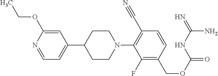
C1=C(OCC)N=CC=C1C1CCN(C2=C(C#N)C=CC(COC(=O)NC(=N)N)=C2F)CC1
